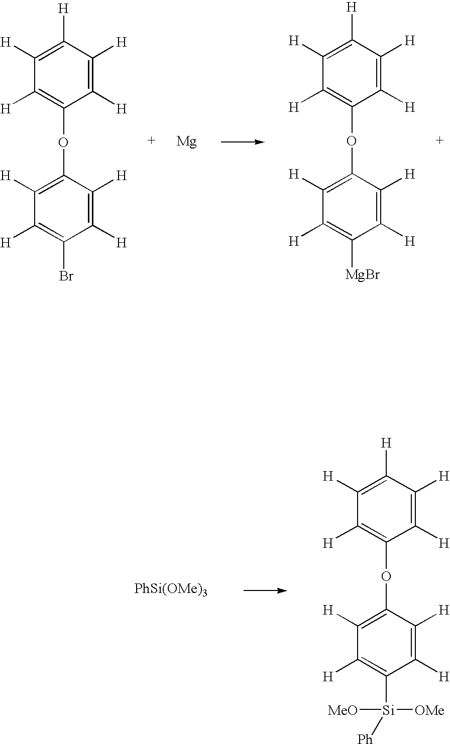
C1([H])=C([H])C(OC2=C([H])C([H])=C([H])C([H])=C2[H])=C([H])C([H])=C1Br.[Mg].C1([H])=C([H])C(OC2=C([H])C([H])=C([H])C([H])=C2[H])=C([H])C([H])=C1[MgBr].C1([H])=C([H])C(OC2=C([H])C([H])=C([H])C([H])=C2[H])=C([H])C([H])=C1[Si]([MeO])([OMe])[Ph].[PhSi(OMe)3]
